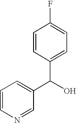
C1=CC(C(C2=CC=CN=C2)O)=CC=C1F
